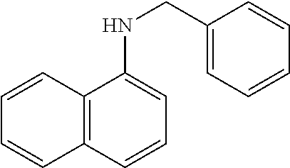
C12=C(C=CC=C1NCC1=CC=CC=C1)C=CC=C2
